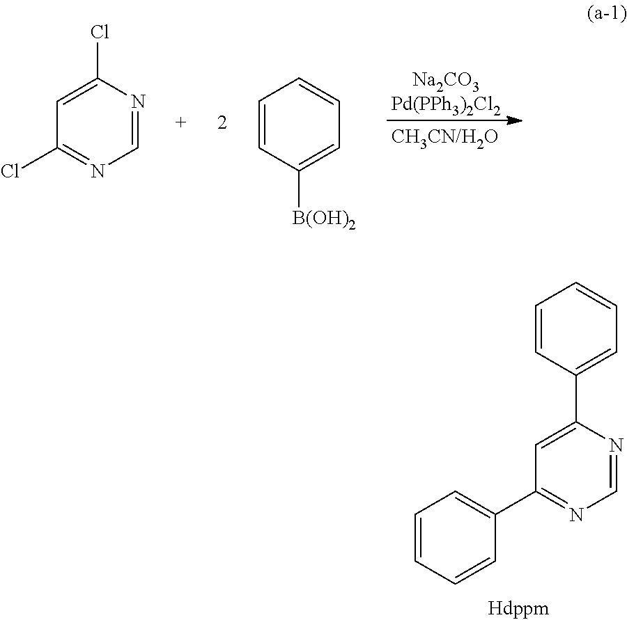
C1=C(C2=CC=CC=C2)N=CN=C1C1=CC=CC=C1.C1=C(Cl)N=CN=C1Cl.C1=CC([B(OH)2])=CC=C1
